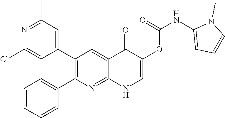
N1=C(C)C=C(C2=C(C3=CC=CC=C3)N=C3C(=C2)C(=O)C(OC(NC2=CC=CN2C)=O)=CN3)C=C1Cl
